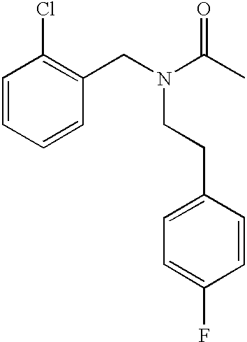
C1=CC=CC(CN(C(C)=O)CCC2=CC=C(F)C=C2)=C1Cl
